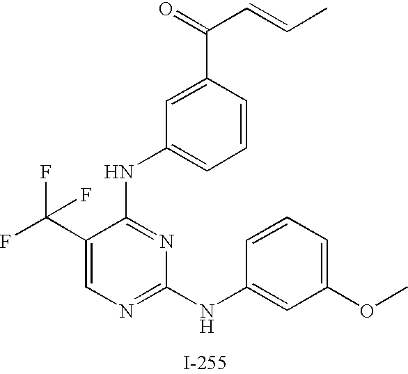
N(C1=NC(NC2=CC(OC)=CC=C2)=NC=C1C(F)(F)F)C1=CC=CC(C(C=CC)=O)=C1
